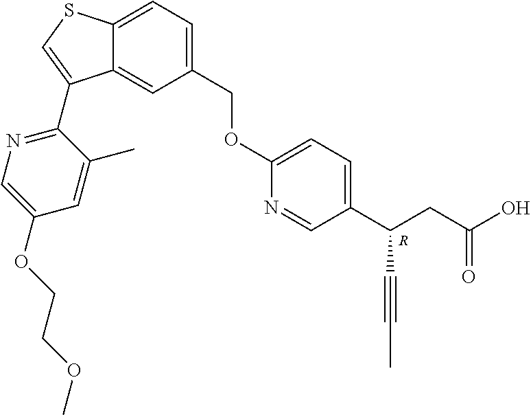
C1(COC2=CC=C(C(CC(O)=O)C#CC)C=N2)=CC=C2C(=C1)C(C1=NC=C(OCCOC)C=C1C)=CS2.[R]
